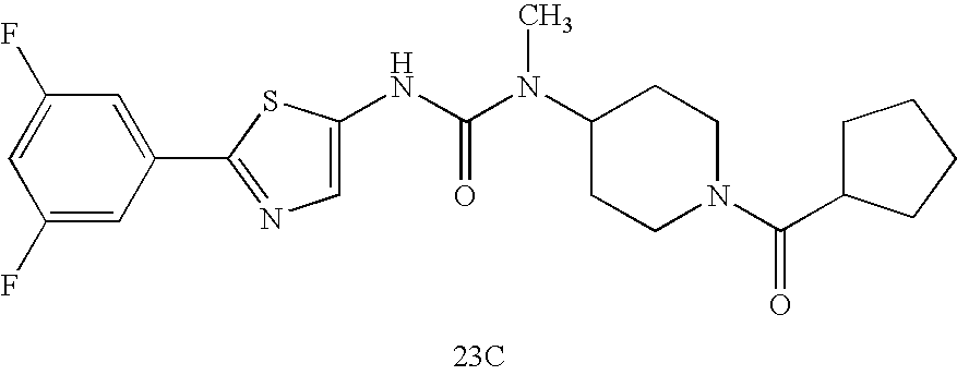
C1(F)=CC(C2=NC=C(NC(N(C3CCN(C(C4CCCC4)=O)CC3)C)=O)S2)=CC(F)=C1.[23C]
